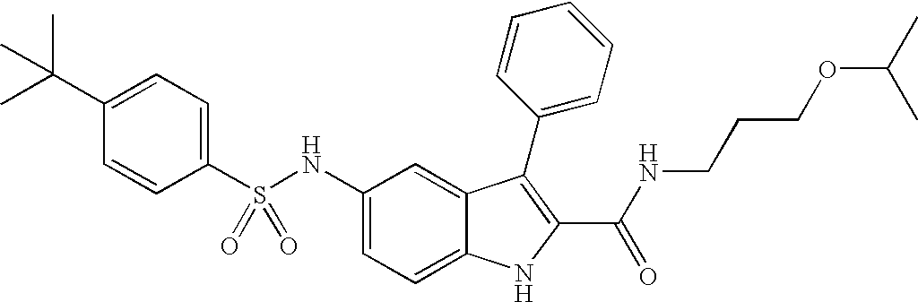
C1(C(C)(C)C)=CC=C(S(NC2=CC=C3C(=C2)C(C2=CC=CC=C2)=C(C(NCCCOC(C)C)=O)N3)(=O)=O)C=C1
